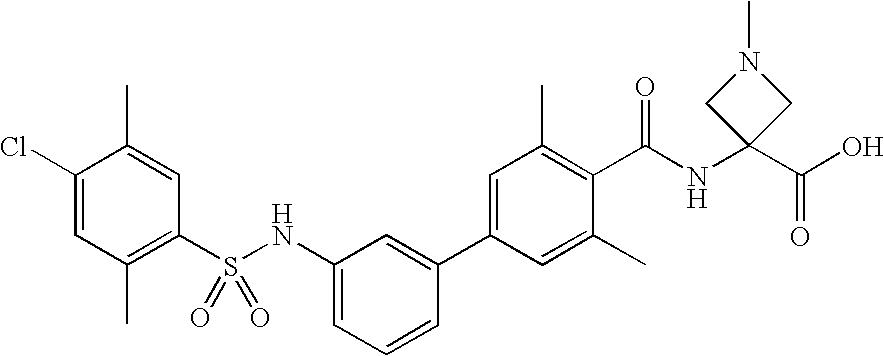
C1(NS(C2=C(C)C=C(Cl)C(C)=C2)(=O)=O)=CC=CC(C2=CC(C)=C(C(NC3(C(O)=O)CN(C)C3)=O)C(C)=C2)=C1
